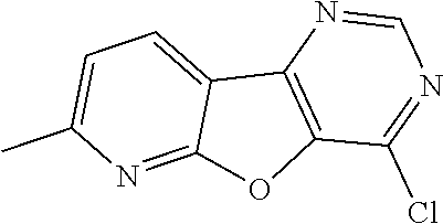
C1=NC2=C(C(Cl)=N1)OC1=NC(C)=CC=C21
